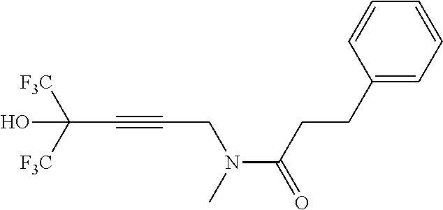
C(C#CCN(C(CCC1=CC=CC=C1)=O)C)([F3C])([F3C])O
